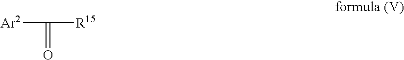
[Ar2]C(=O)[R15]
